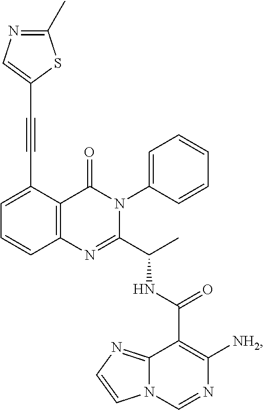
C1=C(C#CC2=CN=C(C)S2)C2=C(C=C1)N=C(C(C)NC(C1=C([NH2])N=CN3C1=NC=C3)=O)N(C1=CC=CC=C1)C2=O
